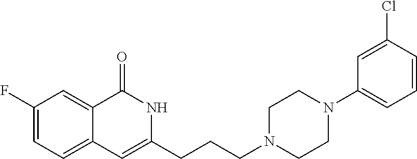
C1(F)=CC=C2C(=C1)C(=O)NC(CCCN1CCN(C3=CC=CC(Cl)=C3)CC1)=C2
